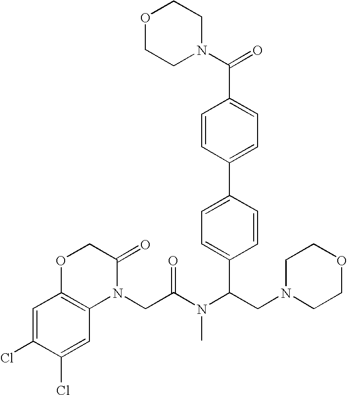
C1=C(Cl)C(Cl)=CC2=C1OCC(=O)N2CC(N(C(CN1CCOCC1)C1=CC=C(C2=CC=C(C(=O)N3CCOCC3)C=C2)C=C1)C)=O
